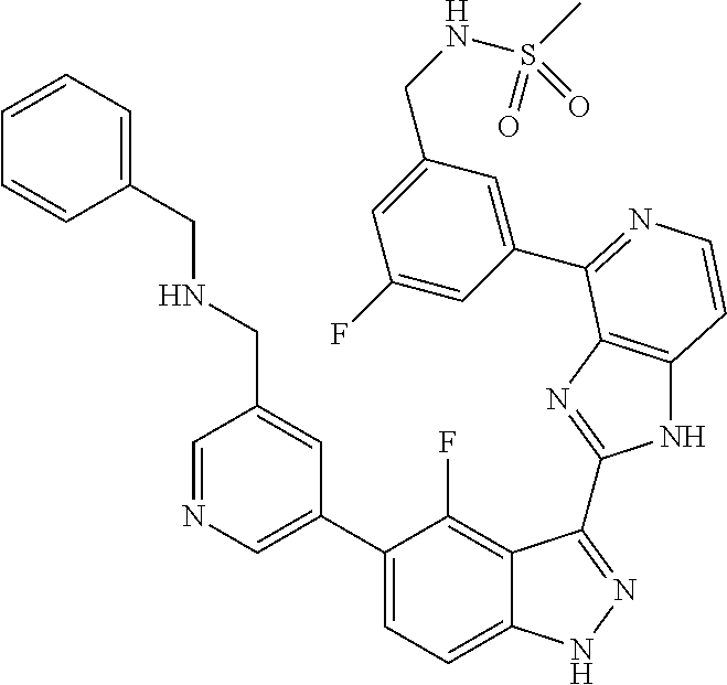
C1=C(C2=CC=C3C(=C2F)C(C2=NC4=C(N2)C=CN=C4C2=CC(CNS(C)(=O)=O)=CC(F)=C2)=NN3)C=C(CNCC2=CC=CC=C2)C=N1
